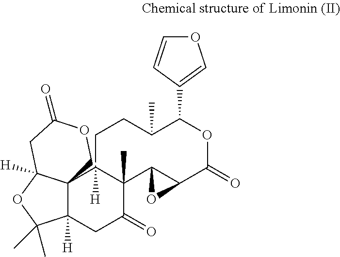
C123C([H])(CC(=O)C4(C)C1([H])CCC(C)C(C1=COC=C1)OC(=O)C1C4O1)C(C)(C)OC2([H])CC(=O)OC3
